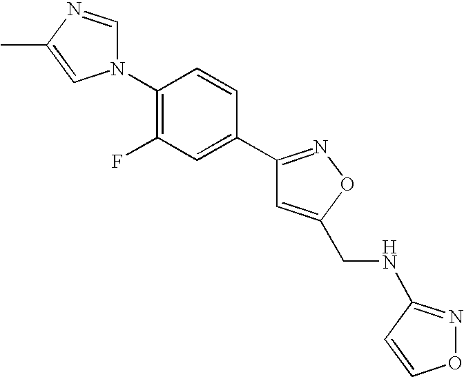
N1(C2=C(F)C=C(C3=NOC(CNC4=NOC=C4)=C3)C=C2)C=NC(C)=C1
